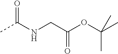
CC(NCC(OC(C)(C)C)=O)=O
